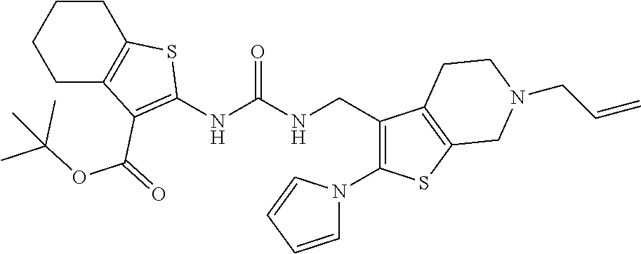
C1CC2=C(CC1)C(C(OC(C)(C)C)=O)=C(NC(NCC1=C(N3C=CC=C3)SC3=C1CCN(CC=C)C3)=O)S2
